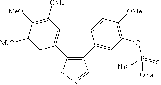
C1(C2=CC(OP(=O)([ONa])[NaO])=C([OMe])C=C2)=C(C2=CC([OMe])=C([MeO])C([MeO])=C2)SN=C1
